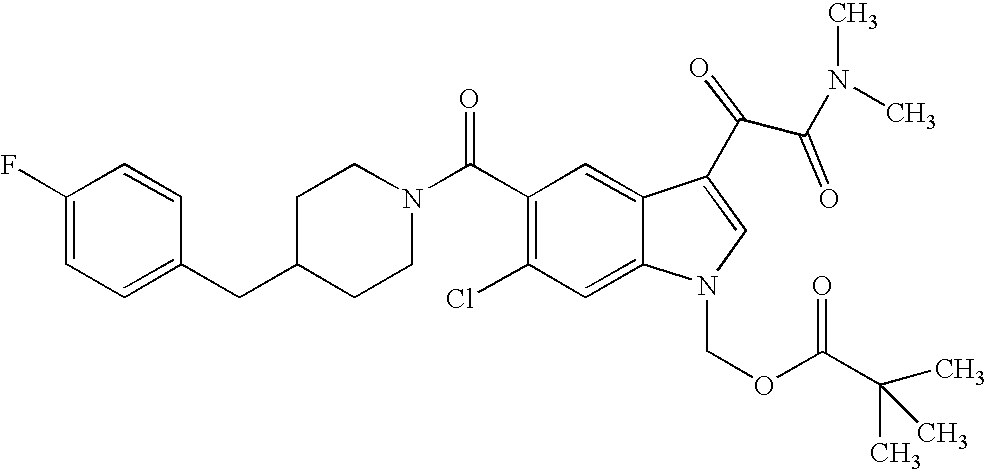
C1(F)=CC=C(CC2CCN(C(C3=C(Cl)C=C4C(=C3)C(C(C(N(C)C)=O)=O)=CN4COC(C(C)(C)C)=O)=O)CC2)C=C1
